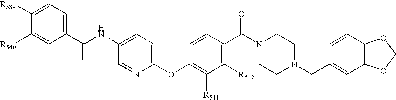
C1(C(NC2=CC=C(OC3=C([R541])C([R542])=C(C(N4CCN(CC5=CC6=C(C=C5)OCO6)CC4)=O)C=C3)N=C2)=O)=CC=C([R539])C([R540])=C1
